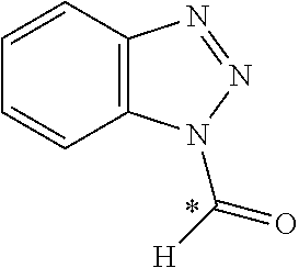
C1=CC2=C(C=C1)N(C([H])=O)N=N2
